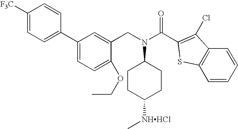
C1([F3C])=CC=C(C2=CC=C(OCC)C(CN(C3CCC([NHHCl]C)CC3)C(C3=C(Cl)C4=C(S3)C=CC=C4)=O)=C2)C=C1
